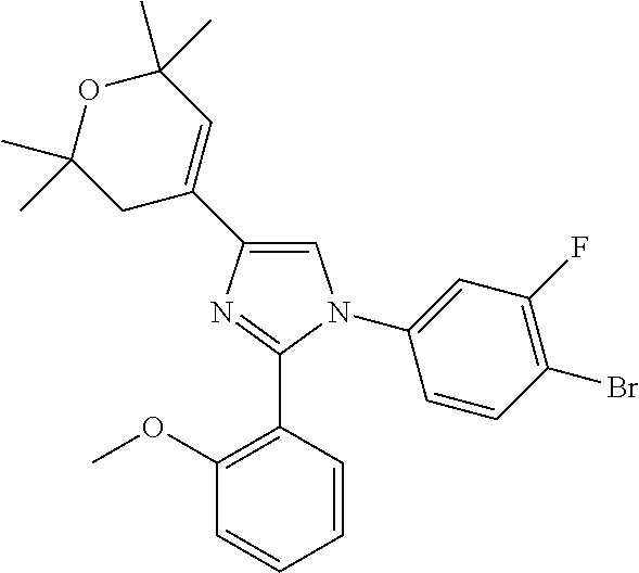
C1=C(C2=CC(C)(C)OC(C)(C)C2)N=C(C2=C(OC)C=CC=C2)N1C1=CC(F)=C(Br)C=C1
